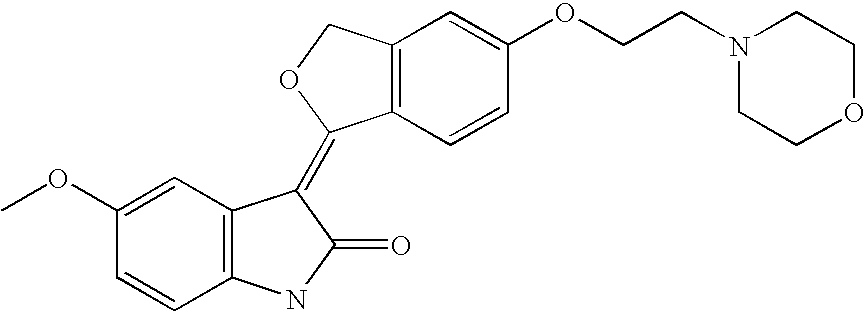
C1=C(OC)C=CC2=C1C(=C1C3=C(C=C(OCCN4CCOCC4)C=C3)CO1)C(=O)N2
